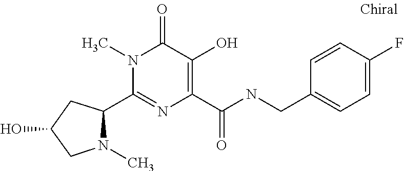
C1(C2N(C)CC(O)C2)=NC(C(NCC2=CC=C(F)C=C2)=O)=C(O)C(=O)N1C
